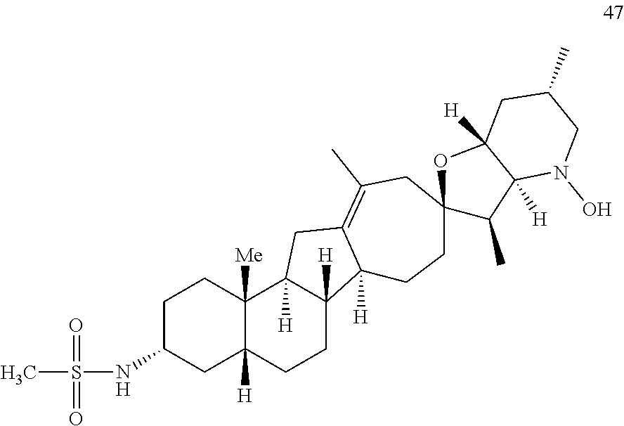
C1C(NS(=O)(=O)C)CC2([H])C([Me])(C1)C1([H])C([H])(CC2)C2([H])C(=C(C)CC3(CC2)C(C)C2([H])C([H])(O3)CC(C)CN2O)C1
